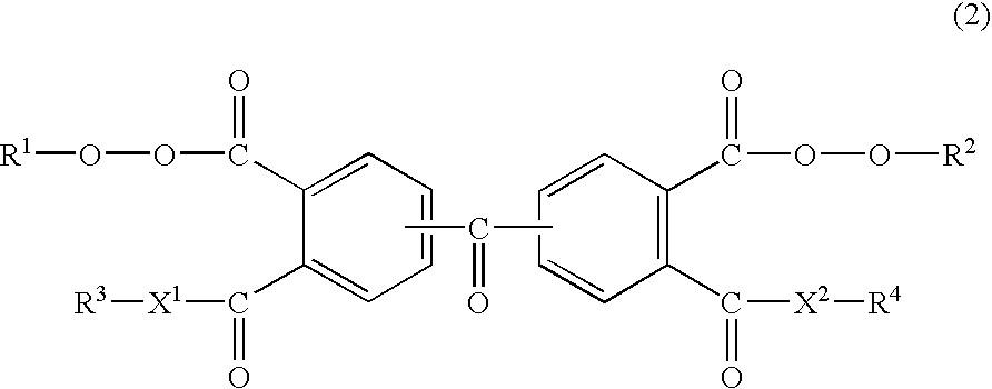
[R1]OOC(=O)C1=CC=CC=C1C(=O)[X1][R3].C1=CC=CC(C(=O)OO[R2])=C1C(=O)[X2][R4].CC(C)=O
